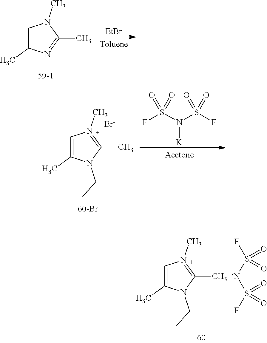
[-N](S(F)(=O)=O)S(=O)(F)=O.C1=C(C)N(CC)C(C)=N1C.C1=C(C)N=C(C)N1C.[EtBr].FS(N(S(F)(=O)=O)[K])(=O)=O.[Br-].C1=C(C)N(CC)C(C)=N1C
